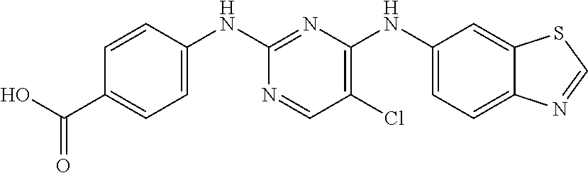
C1=CC(NC2=NC(NC3=CC=C4C(=C3)SC=N4)=C(Cl)C=N2)=CC=C1C(O)=O
